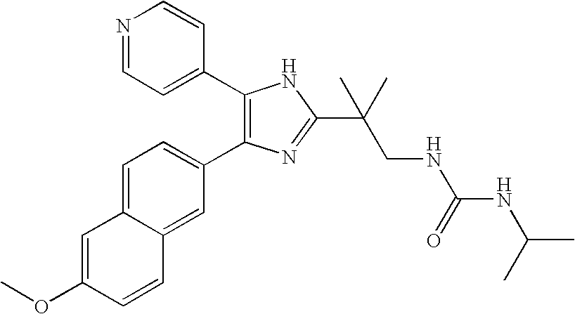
COC1=CC2=CC=C(C3=C(C4=CC=NC=C4)NC(C(CNC(NC(C)C)=O)(C)C)=N3)C=C2C=C1
